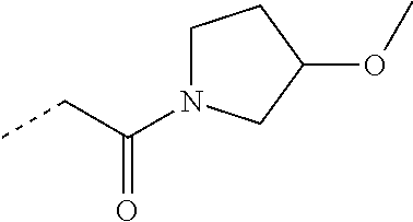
CCC(=O)N1CCC(OC)C1
